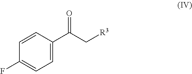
C1=CC(C(C[R3])=O)=CC=C1F
